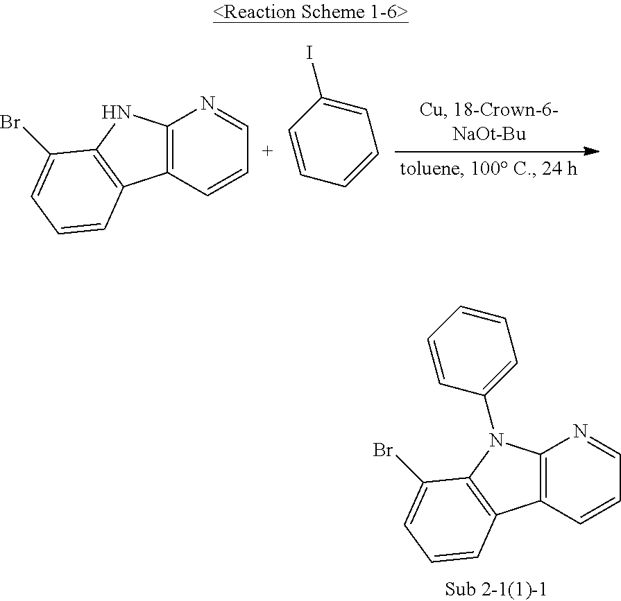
C12=C(C=CC=N1)C1=C(N2)C(Br)=CC=C1.C1=C(I)C=CC=C1.C12=C(C=CC=N1)C1=C(N2C2=CC=CC=C2)C(Br)=CC=C1
